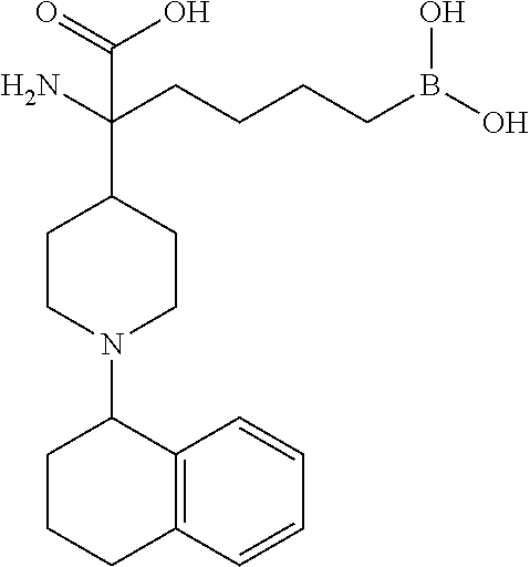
C12=C(C=CC=C1)CCCC2N1CCC(C(N)(CCCCB(O)O)C(=O)O)CC1
